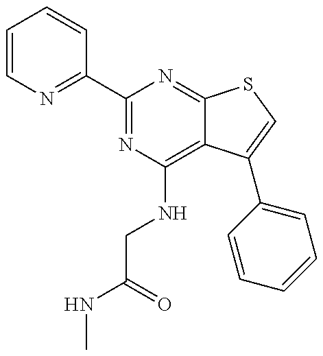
C1=CN=C(C2=NC(NCC(=O)NC)=C3C(=N2)SC=C3C2=CC=CC=C2)C=C1
